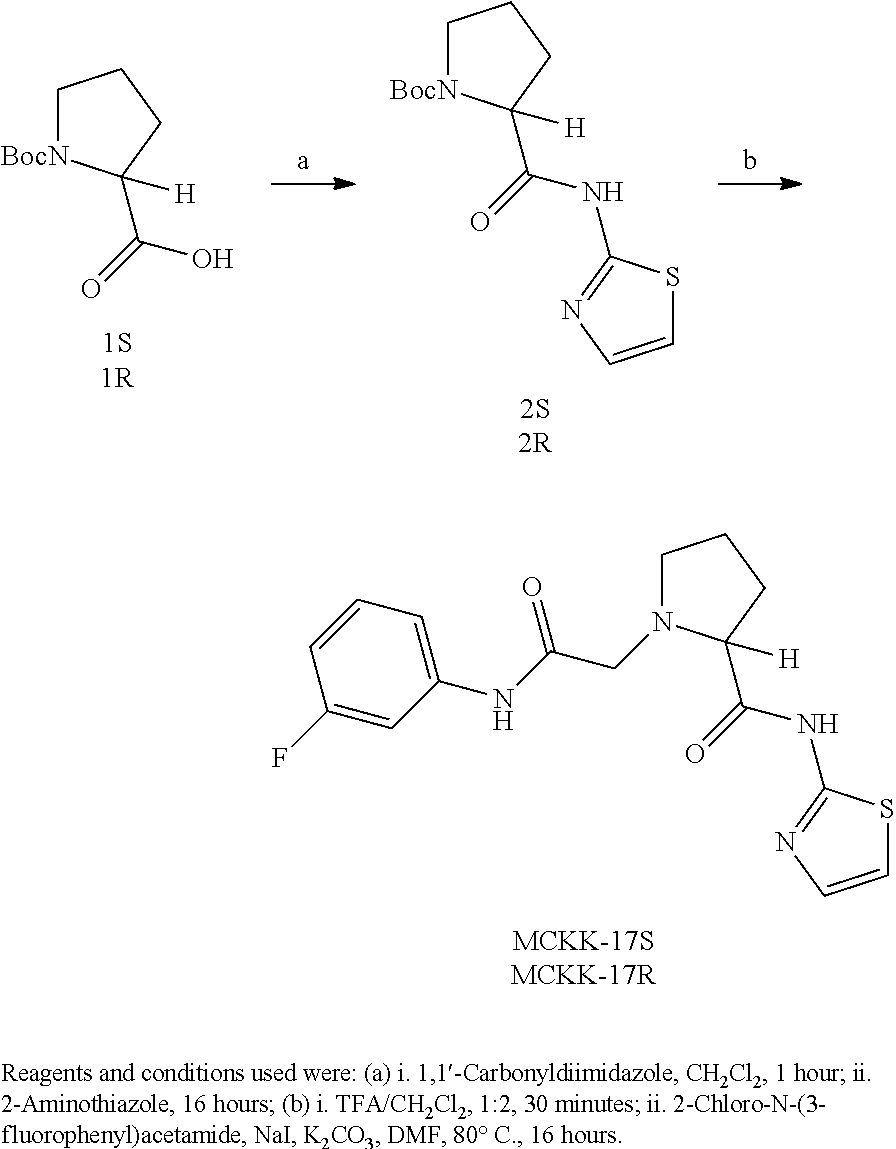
C1CCC(C(NC2=NC=CS2)=O)([H])N1CC(NC1=CC=CC(F)=C1)=O.C1[BocN]C(C(O)=O)([H])CC1.C1[BocN]C(C(NC2=NC=CS2)=O)([H])CC1
